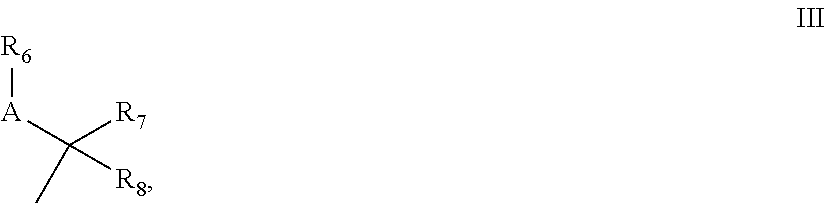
C([R7])([R8])([A][R6])C
